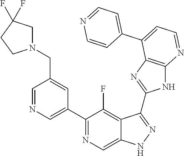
C1=NC=C(C2=NC=C3C(=C2F)C(C2=NC4=C(N2)N=CC=C4C2=CC=NC=C2)=NN3)C=C1CN1CC(F)(F)CC1
